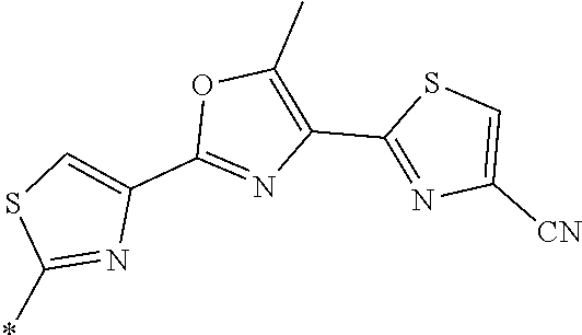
C1(C2=C(C)OC(C3=CSC(*)=N3)=N2)=NC([CN])=CS1
